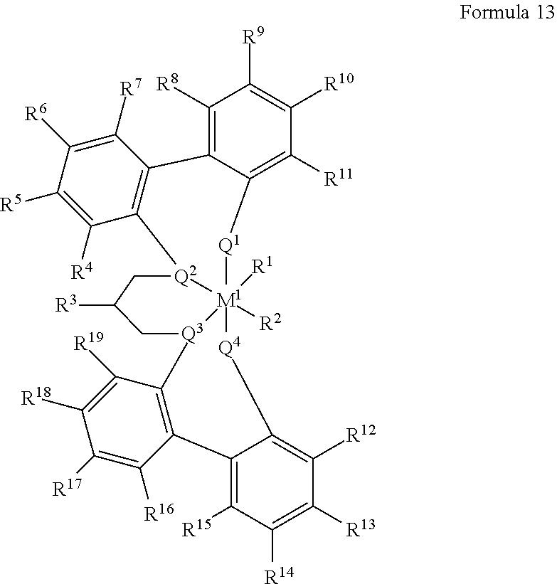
C1([R8])=C2C(=C([R11])C([R10])=C1[R9])[Q1][M1]13([R1])([R2])[Q4]C4=C([R12])C([R13])=C([R14])C([R15])=C4C4=C([Q3]1CC([R3])C[Q2]3C1=C2C([R7])=C([R6])C([R5])=C1[R4])C([R19])=C([R18])C([R17])=C4[R16]
